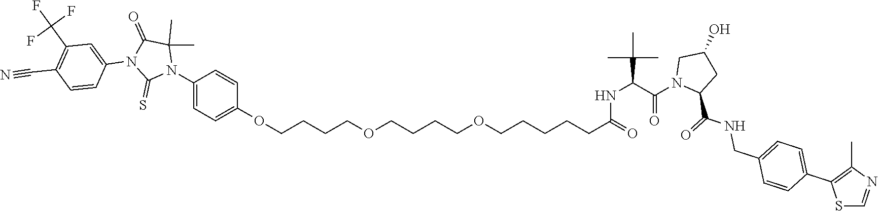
C(CCOCCCCOCCCCCC(NC(C(N1C(C(=O)NCC2=CC=C(C3=C(C)N=CS3)C=C2)CC(O)C1)=O)C(C)(C)C)=O)COC1=CC=C(N2C(C)(C)C(=O)N(C3=CC(C(F)(F)F)=C(C#N)C=C3)C2=S)C=C1
